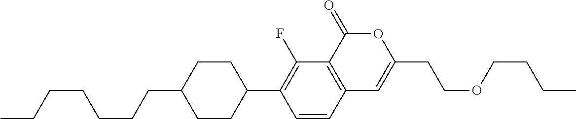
C12=C(C(=O)OC(CCOCCCC)=C1)C(F)=C(C1CCC(CCCCCCC)CC1)C=C2
